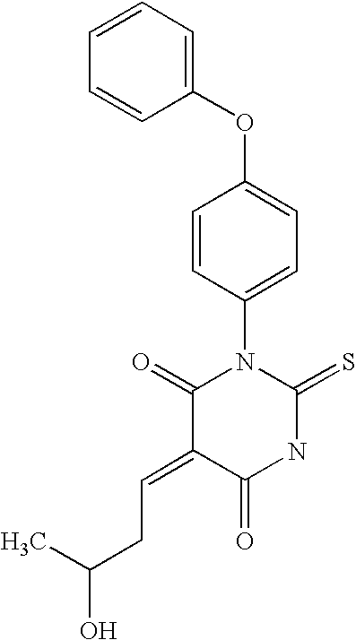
N1C(=S)N(C2=CC=C(OC3=CC=CC=C3)C=C2)C(=O)C(=CCC(O)C)C1=O
